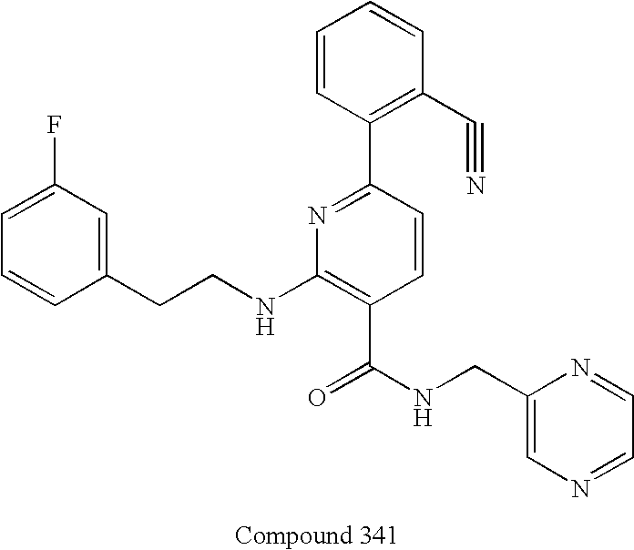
C1=CC(CCNC2=C(C(NCC3=CN=CC=N3)=O)C=CC(C3=C(C#N)C=CC=C3)=N2)=CC(F)=C1
